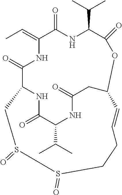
CC=C1C(=O)NC(C(C)C)C(=O)OC2CC(=O)NC(C(C)C)C(=O)NC(C(=O)N1)CS(=O)S(=O)CCC=C2
